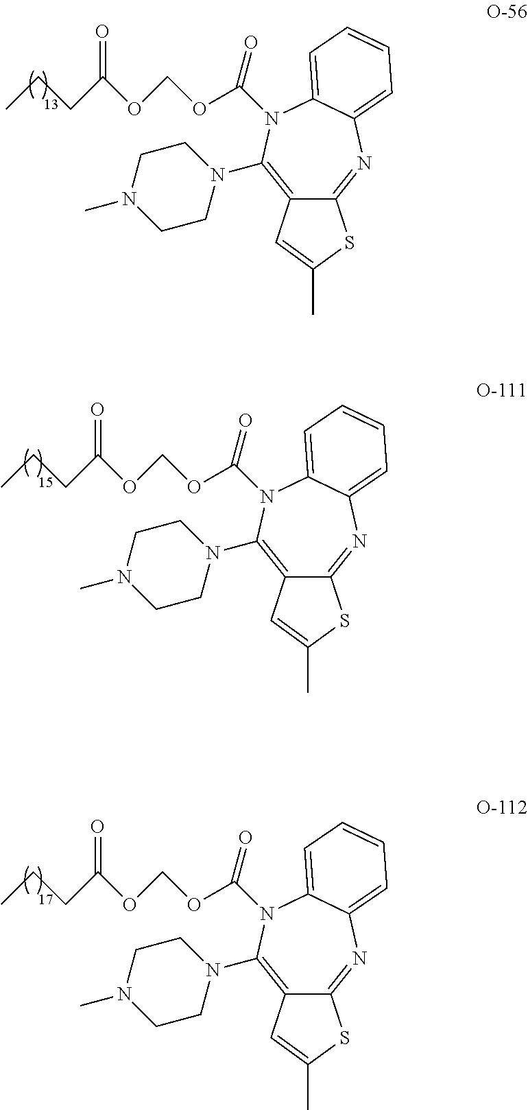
C12=C(N3CCN(C)CC3)N(C(=O)OCOC(=O)CCC)C3=CC=CC=C3N=C1SC(C)=C2.C12=C(N3CCN(C)CC3)N(C(=O)OCOC(=O)CCC)C3=CC=CC=C3N=C1SC(C)=C2.C12=C(N3CCN(C)CC3)N(C(=O)OCOC(=O)CCC)C3=CC=CC=C3N=C1SC(C)=C2
